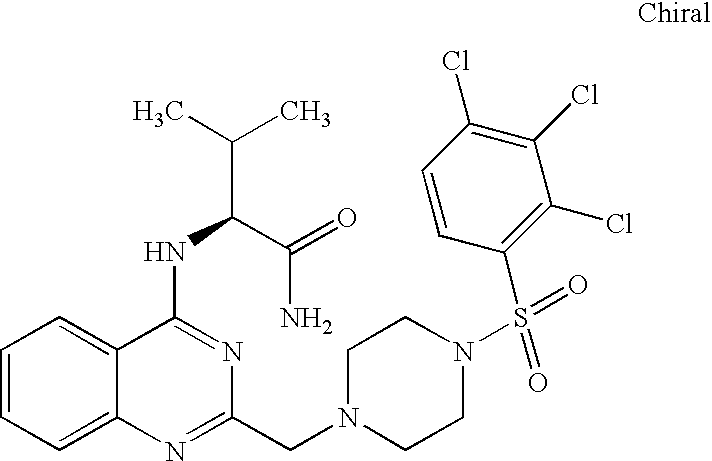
C1=CC=C2C(=C1)C(NC(C(C)C)C(=O)N)=NC(CN1CCN(S(=O)(C3=C(Cl)C(Cl)=C(Cl)C=C3)=O)CC1)=N2
